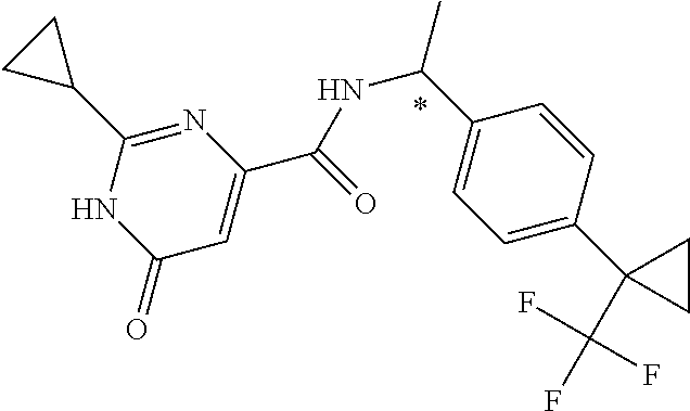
N1=C(C2CC2)NC(=O)C=C1C(=O)NC(C1=CC=C(C2(C(F)(F)F)CC2)C=C1)C
